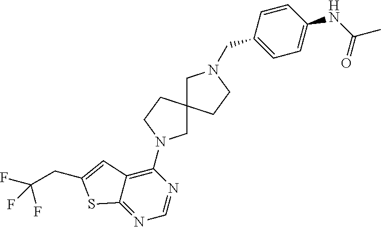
C1=C(CN2CC3(CC2)CN(C2=C4C(=NC=N2)SC(CC(F)(F)F)=C4)CC3)C=CC(NC(C)=O)=C1
